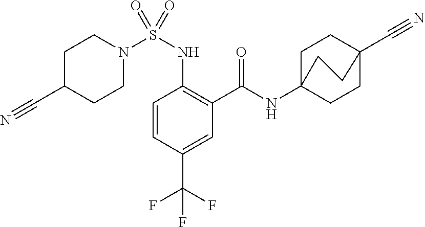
C1=CC(C(F)(F)F)=CC(C(=O)NC23CCC(C#N)(CC2)CC3)=C1NS(N1CCC(C#N)CC1)(=O)=O
